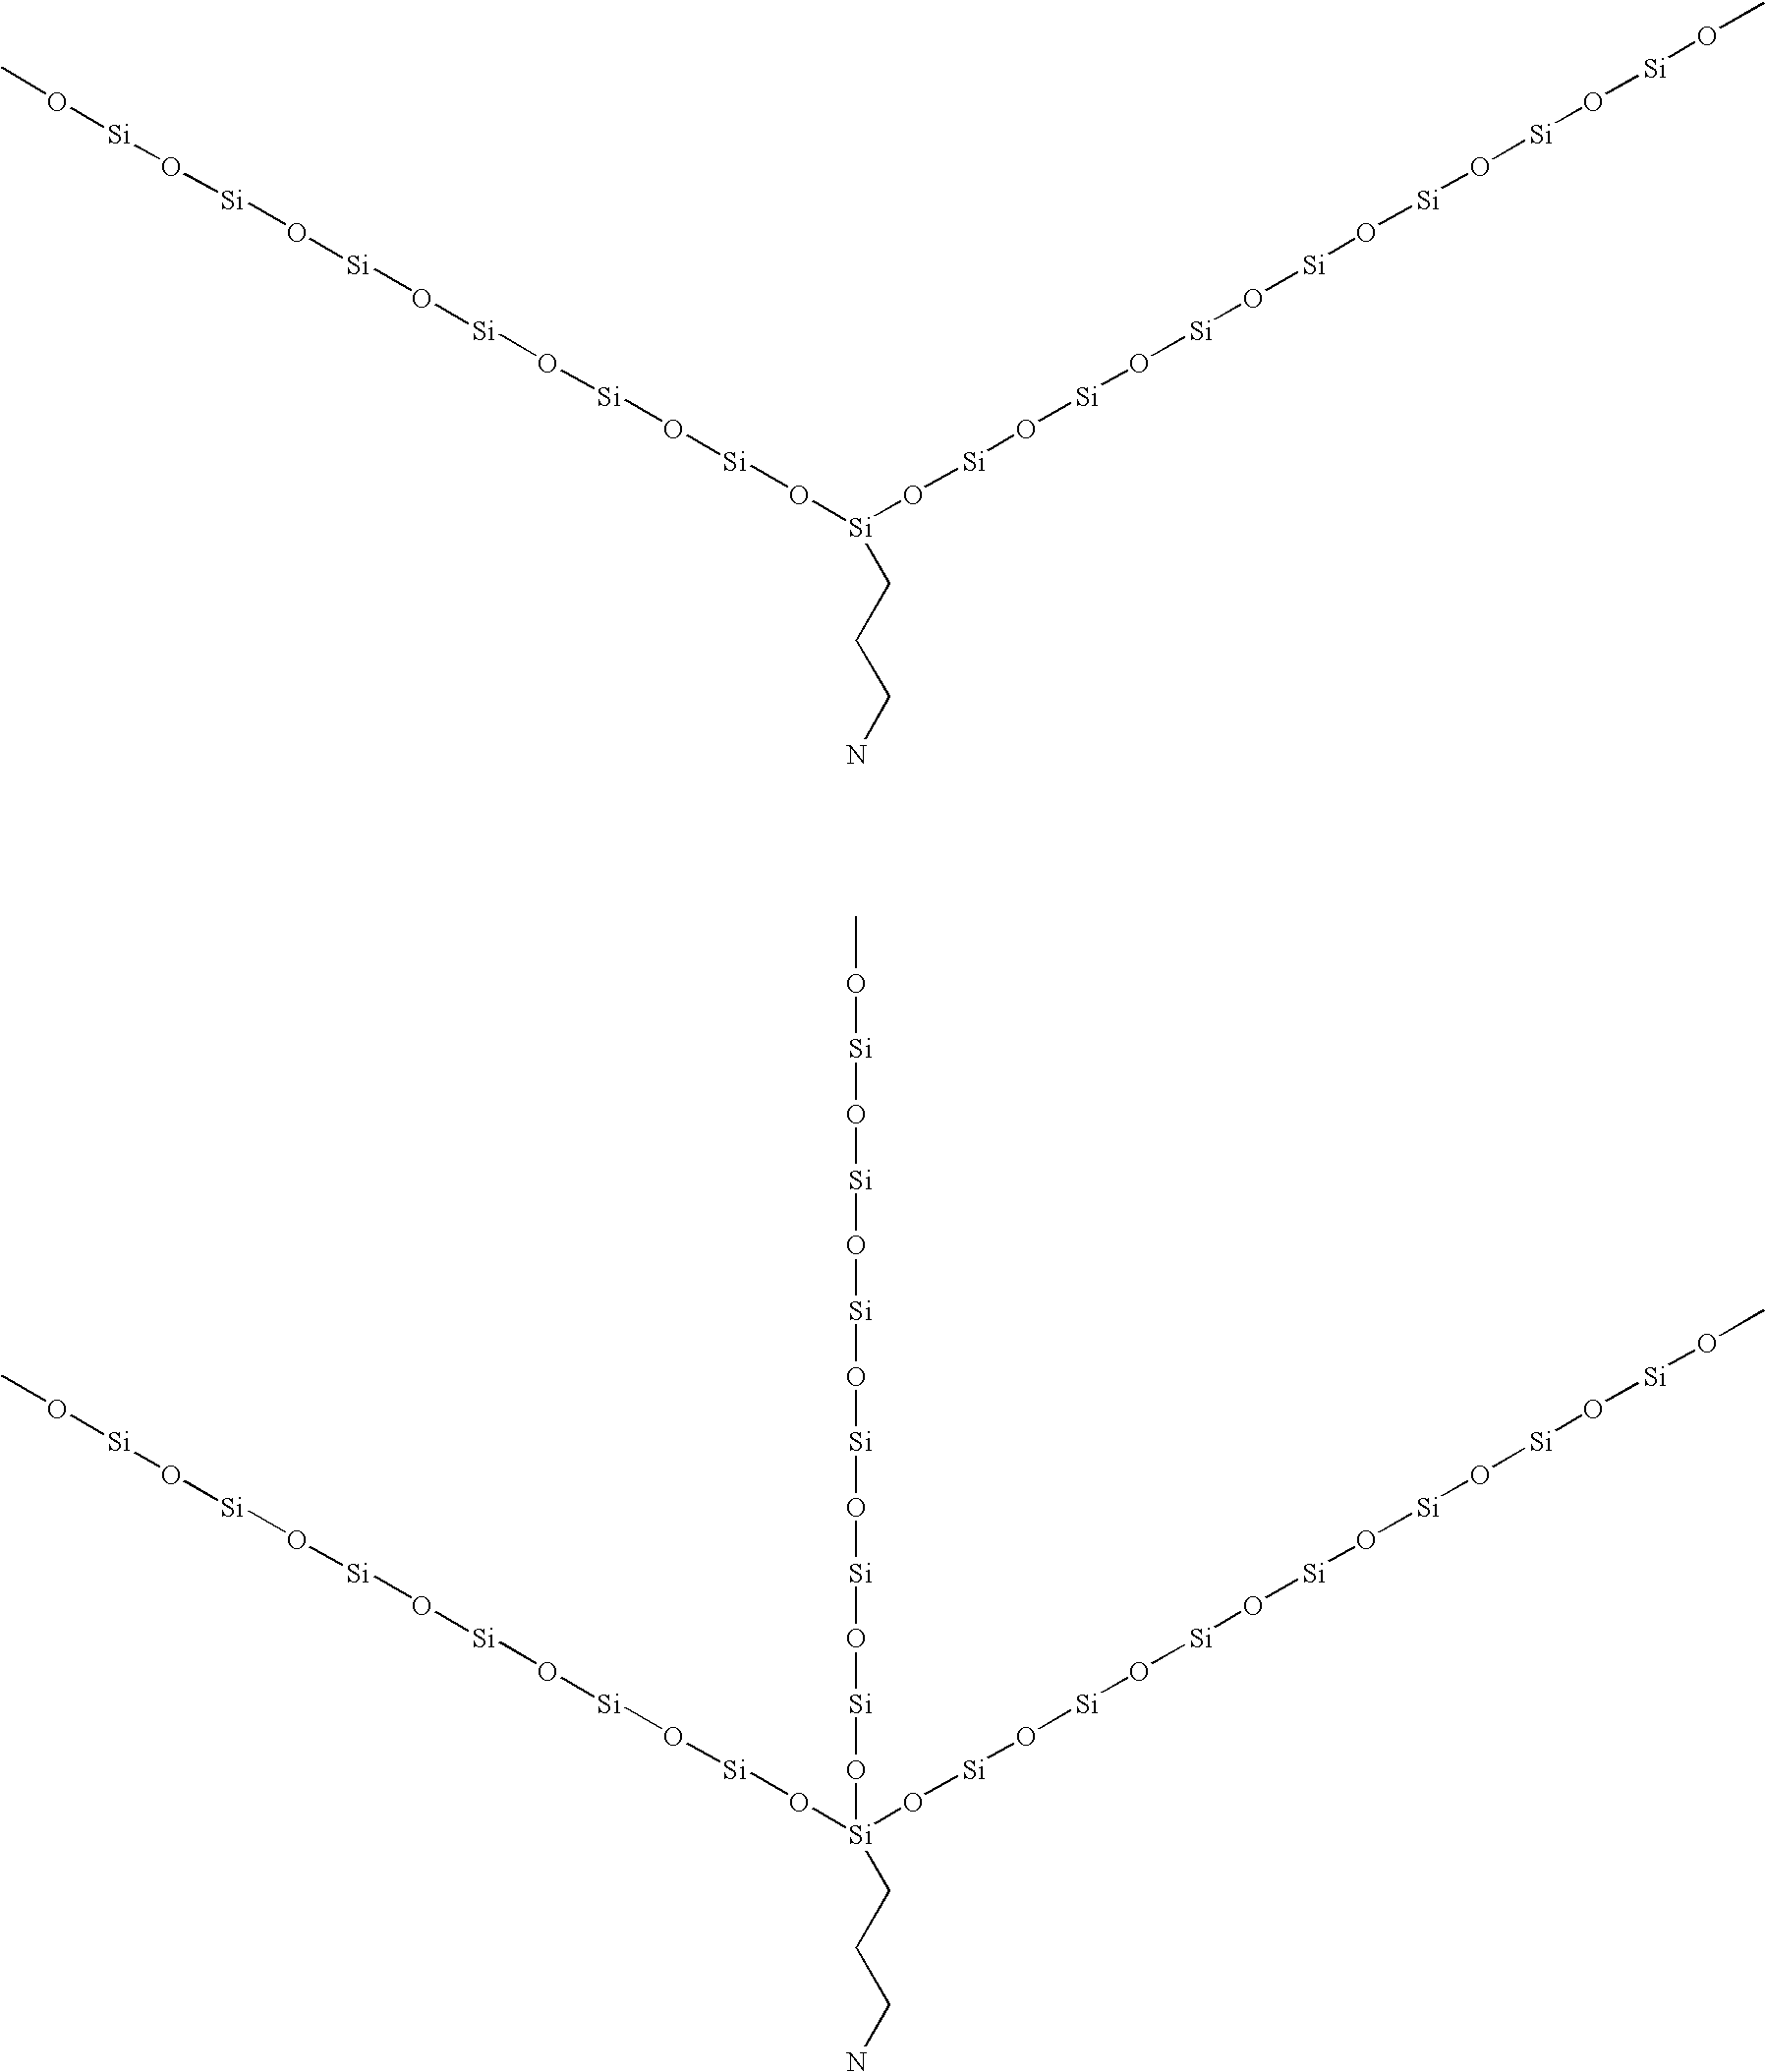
NCCC[Si](O[Si]O[Si]O[Si]O[Si]O[Si]O[Si]OC)O[Si]O[Si]O[Si]O[Si]O[Si]O[Si]O[Si]OC.NCCC[Si](O[Si]O[Si]O[Si]O[Si]O[Si]O[Si]OC)(O[Si]O[Si]O[Si]O[Si]O[Si]O[Si]O[Si]OC)O[Si]O[Si]O[Si]O[Si]O[Si]O[Si]OC
